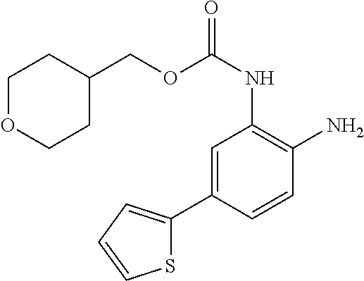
C1OCCC(COC(NC2=C(N)C=CC(C3=CC=CS3)=C2)=O)C1
